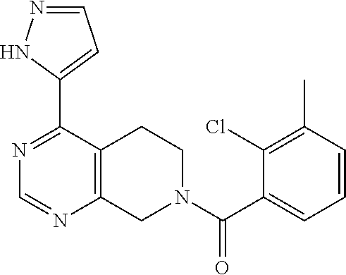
N1=C(C2=CC=NN2)C2=C(N=C1)CN(C(C1=CC=CC(C)=C1Cl)=O)CC2
